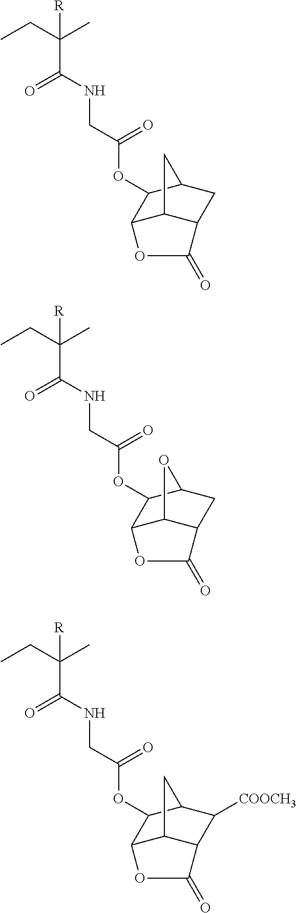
CCC(C)([R])C(=O)NCC(=O)OC1C2C3C(CC1C3)C(=O)O2.CCC(C)([R])C(=O)NCC(=O)OC1C2C3C(CC1O3)C(=O)O2.CCC(C)([R])C(=O)NCC(=O)OC1C2C3C(C([COOCH3])C1C3)C(=O)O2
